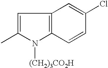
C1=C(C)N([(CH2)3CO2H])C2=C1C=C(Cl)C=C2
